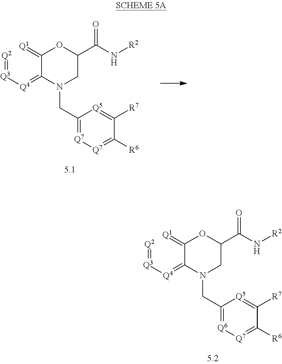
[Q2]=[Q3][Q4]=C1C(=[Q1])OC(C(N[R2])=O)CN1CC1=[Q6][Q7]=C([R6])C([R7])=[Q5]1.[Q2]=[Q3][Q4]=C1C(=[Q1])OC(C(N[R2])=O)CN1CC1=[Q7][Q7]=C([R6])C([R7])=[Q5]1
